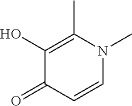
C1(O)=C(C)N(C)C=CC1=O
